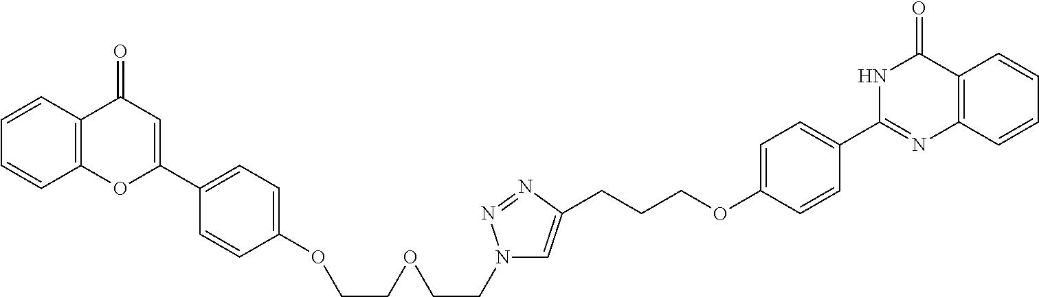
C12=C(C=CC=C1)C(=O)C=C(C1=CC=C(OCCOCCN3C=C(CCCOC4=CC=C(C5=NC6=C(C(=O)N5)C=CC=C6)C=C4)N=N3)C=C1)O2
